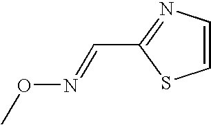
CON=CC1=NC=CS1
